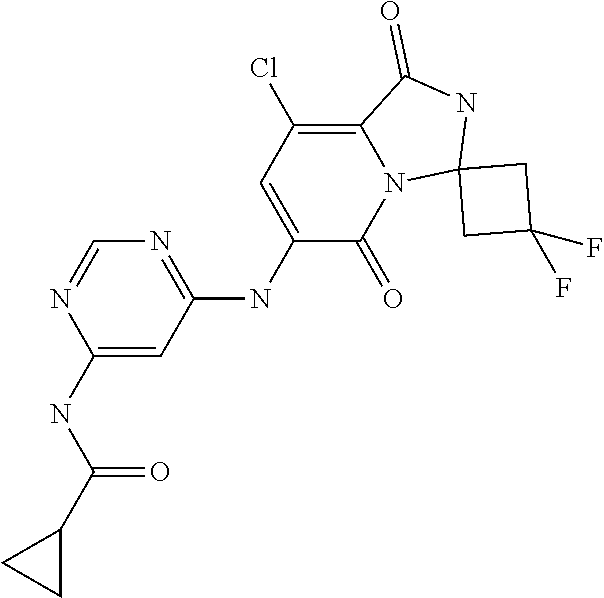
N1=C(NC2=CC(Cl)=C3N(C2=O)C2(NC3=O)CC(F)(F)C2)C=C(NC(C2CC2)=O)N=C1
